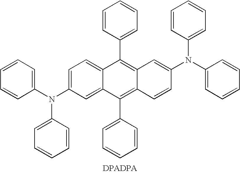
C1=CC(N(C2=CC=CC=C2)C2=CC=C3C(=C2)C(C2=CC=CC=C2)=C2C(=C3C3=CC=CC=C3)C=C(N(C3=CC=CC=C3)C3=CC=CC=C3)C=C2)=CC=C1
